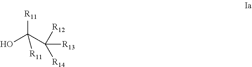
C(C([R12])([R14])[R13])([R11])([R11])O
